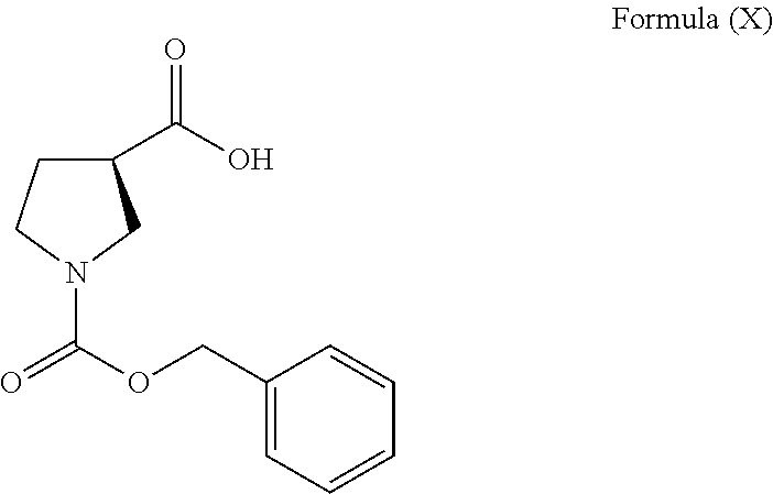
C1(C(O)=O)CCN(C(=O)OCC2=CC=CC=C2)C1
